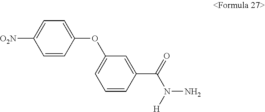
C1=CC(OC2=CC=CC(C(=O)N(N)[H])=C2)=CC=C1[O2N]
